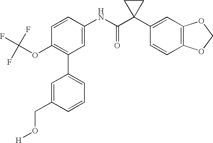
C1(C2=C(OC(F)(F)F)C=CC(NC(C3(C4=CC5=C(C=C4)OCO5)CC3)=O)=C2)=CC=CC(CO[H])=C1
